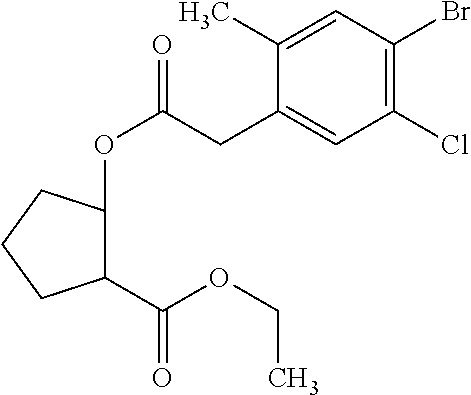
C1(C(OCC)=O)C(OC(=O)CC2=CC(Cl)=C(Br)C=C2C)CCC1
